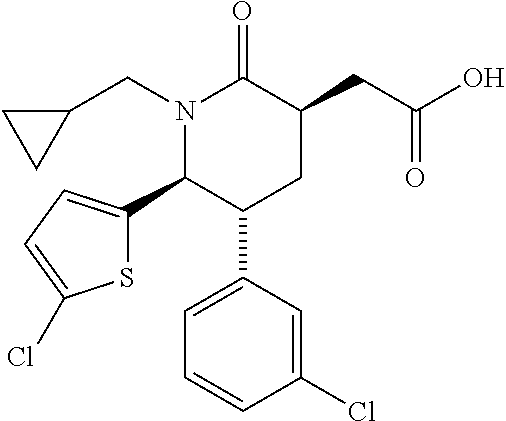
N1(CC2CC2)C(C2=CC=C(Cl)S2)C(C2=CC=CC(Cl)=C2)CC(CC(O)=O)C1=O
